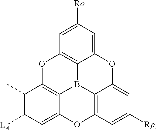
C12=C3C(=CC([LA])=C1C)OC1=C4B3C3=C(C=C([Ro])C=C3OC4=CC([Rp])=C1)O2
